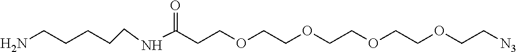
NCCCCCNC(CCOCCOCCOCCOCC[N3])=O
